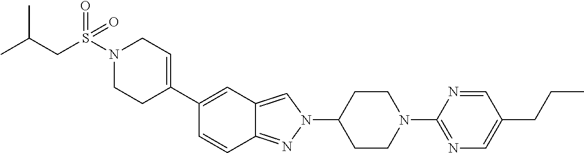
C1C(N2C=C3C(=N2)C=CC(C2=CCN(S(CC(C)C)(=O)=O)CC2)=C3)CCN(C2=NC=C(CCC)C=N2)C1
